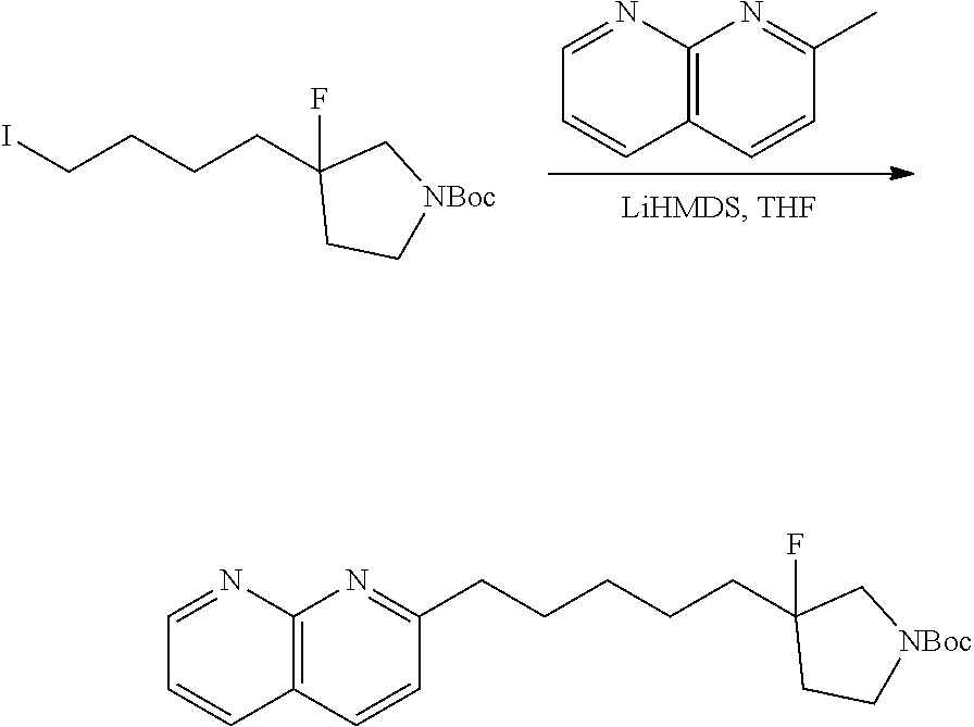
C12=C(C=CC(C)=N1)C=CC=N2.C(C1(F)CC[NBoc]C1)CCCI.C(C1(F)CC[NBoc]C1)CCCCC1=NC2=C(C=C1)C=CC=N2
